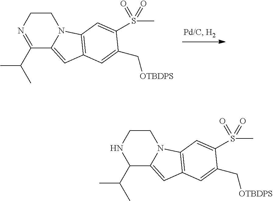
C1CN=C(C(C)C)C2=CC3=C(N12)C=C(S(C)(=O)=O)C(C[OTBDPS])=C3.C1CNC(C(C)C)C2=CC3=C(N12)C=C(S(C)(=O)=O)C(C[OTBDPS])=C3
